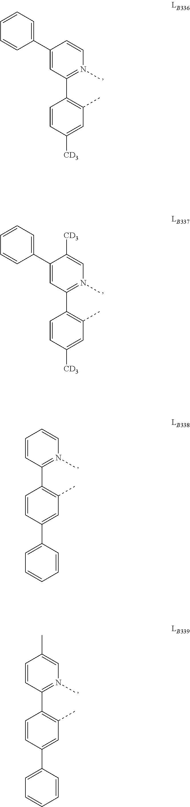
C1=CC(C2=N(C)C=CC(C3=CC=CC=C3)=C2)=C(C)C=C1[CD3].C1=CC(C2=N(C)C=C([CD3])C(C3=CC=CC=C3)=C2)=C(C)C=C1[CD3].C1=CC(C2=N(C)C=CC=C2)=C(C)C=C1C1=CC=CC=C1.C1=CC(C2=N(C)C=C(C)C=C2)=C(C)C=C1C1=CC=CC=C1
